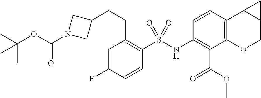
C1(NS(C2=C(CCC3CN(C(=O)OC(C)(C)C)C3)C=C(F)C=C2)(=O)=O)=C(C(OC)=O)C2=C(C3C(CO2)C3)C=C1
